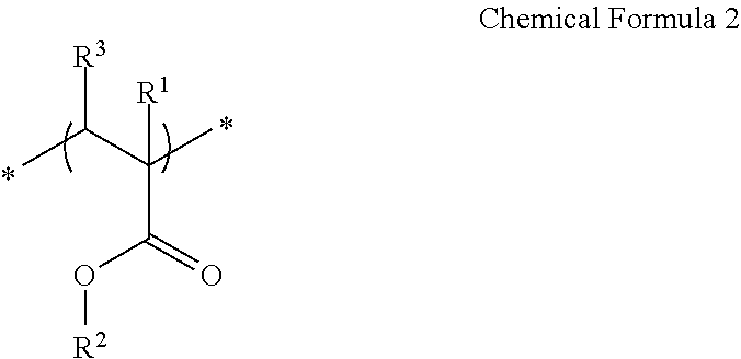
C(C(C)(C(C)[R3])[R1])(=O)O[R2]
